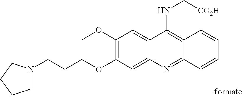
C1(OC)=C(OCCCN2CCCC2)C=C2C(=C1)C(NC[CO2H])=C1C(=N2)C=CC=C1
